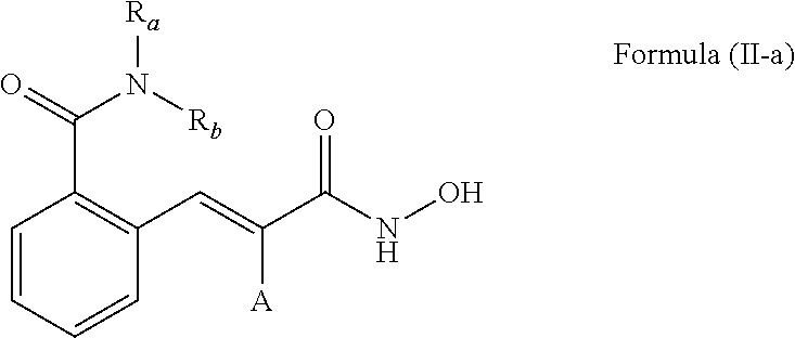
C1=CC=CC(C=C(C(NO)=O)[A])=C1C(N([Rb])[Ra])=O
